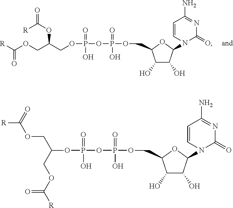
C1(O)C(O)C(N2C=CC(N)=NC2=O)OC1COP(OP(OCC(COC([R])=O)OC(=O)[R])(=O)O)(=O)O.C1(O)C(O)C(N2C=CC(N)=NC2=O)OC1COP(OP(OC(COC([R])=O)COC([R])=O)(=O)O)(=O)O
